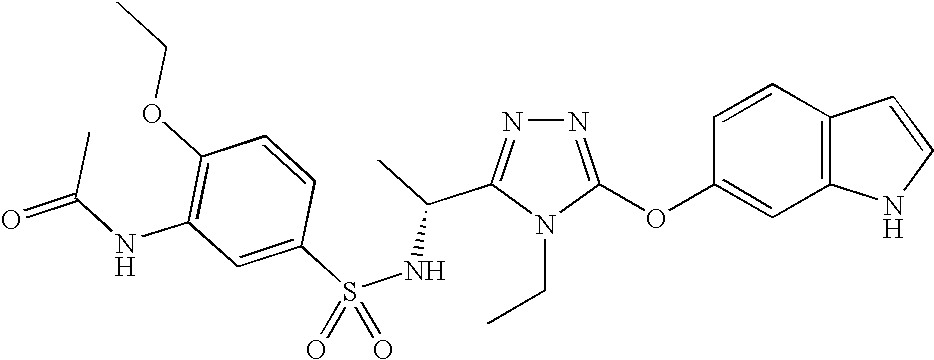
N1=C(OC2=CC3=C(C=C2)C=CN3)N(CC)C(C(C)NS(C2=CC(NC(C)=O)=C(OCC)C=C2)(=O)=O)=N1
